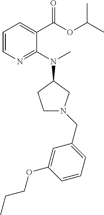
C1=C(OCCC)C=CC=C1CN1CCC(N(C)C2=NC=CC=C2C(=O)OC(C)C)C1
